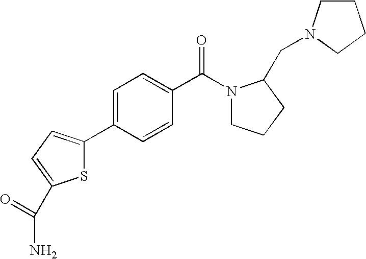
C1CN(CC2N(C(C3=CC=C(C4=CC=C(C(N)=O)S4)C=C3)=O)CCC2)CC1
